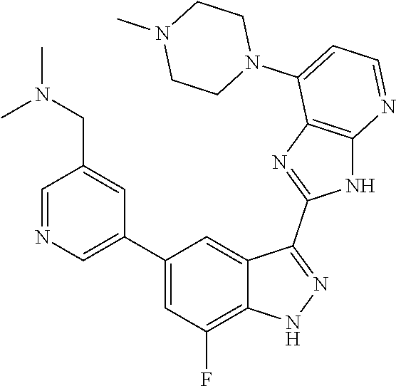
C1=NC=C(C2=CC(F)=C3C(=C2)C(C2=NC4=C(N2)N=CC=C4N2CCN(C)CC2)=NN3)C=C1CN(C)C
